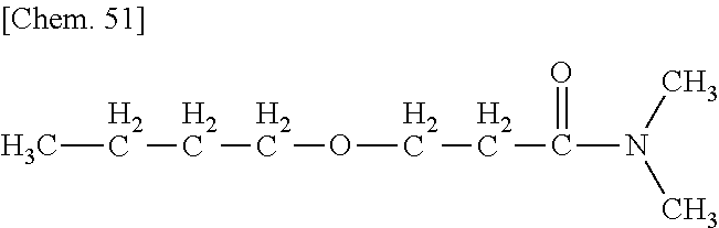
CCCCOCCC(N(C)C)=O
